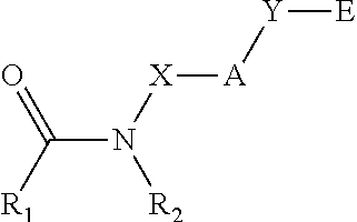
C(N([X][A][Y][E])[R2])([R1])=O
